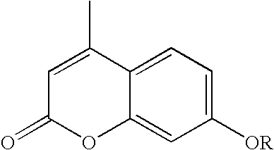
C12=CC([OR])=CC=C1C(C)=CC(=O)O2
